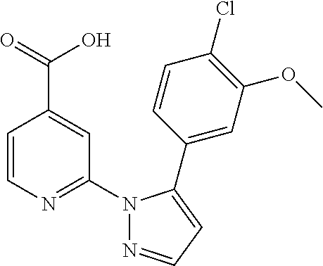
C1=CN=C(N2N=CC=C2C2=CC(OC)=C(Cl)C=C2)C=C1C(=O)O
